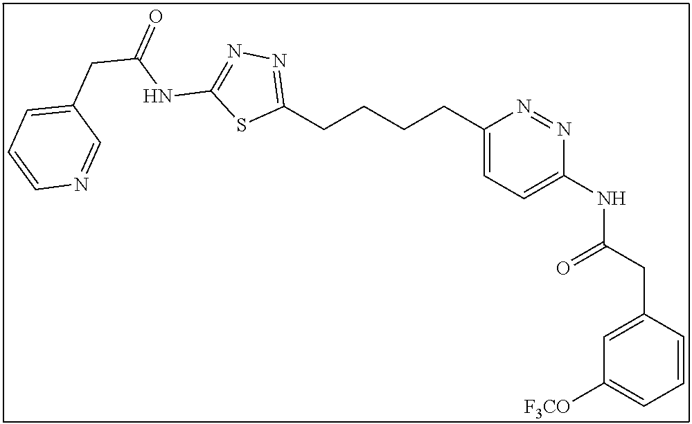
C1(CCCCC2=CC=C(NC(CC3=CC([F3CO])=CC=C3)=O)N=N2)=NN=C(NC(CC2=CC=CN=C2)=O)S1
